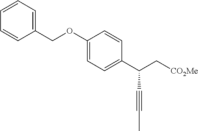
C1=CC=C(COC2=CC=C(C(C[CO2Me])C#CC)C=C2)C=C1
